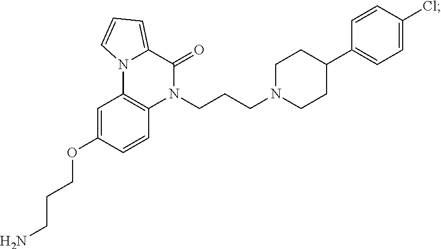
C1=C(OCCCN)C=CC2=C1N1C(=CC=C1)C(=O)N2CCCN1CCC(C2=CC=C(Cl)C=C2)CC1
